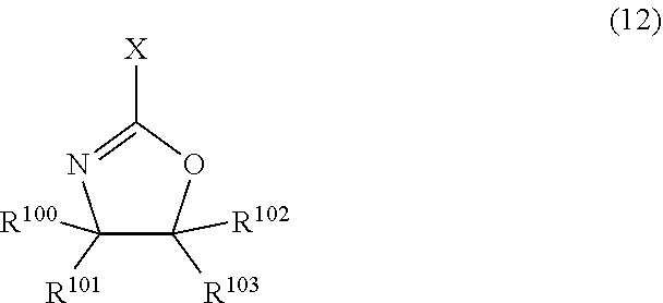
C1([R101])([R100])C([R103])([R102])OC([X])=N1
